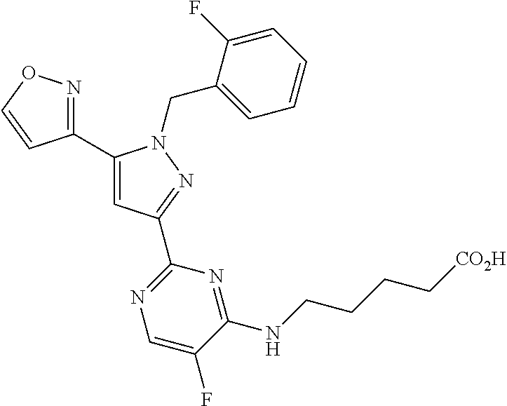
C1(C2=NOC=C2)=CC(C2=NC=C(F)C(NCCCC[CO2H])=N2)=NN1CC1=CC=CC=C1F
